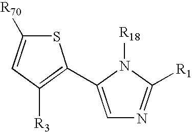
C1=C(C2=C([R3])C=C([R70])S2)N([R18])C([R1])=N1
